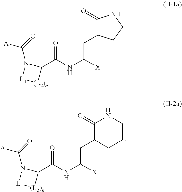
C1(C(NC(CC2CCCNC2=O)[X])=O)N(C(=O)[A])[L1][(L2)n]1.C1(C(NC(CC2C(=O)NCC2)[X])=O)N(C(=O)[A])[L1][(L2)n]1
